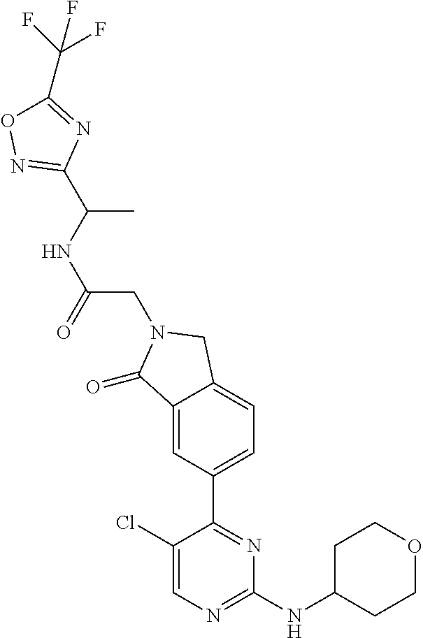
C1(=O)C2=CC(C3=NC(NC4CCOCC4)=NC=C3Cl)=CC=C2CN1CC(NC(C)C1=NOC(C(F)(F)F)=N1)=O
